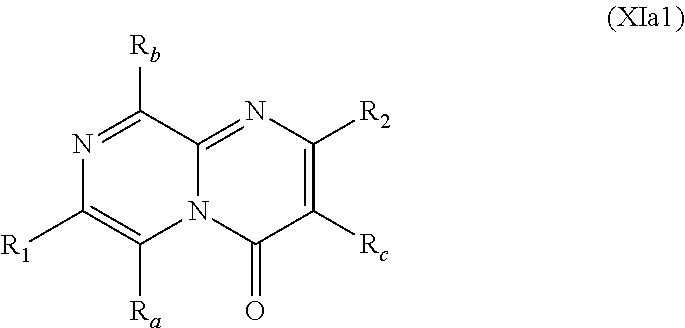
N1=C([Rb])C2=NC([R2])=C([Rc])C(=O)N2C([Ra])=C1[R1]
